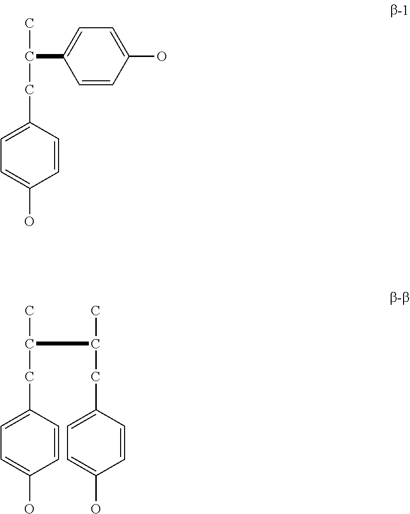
C1=C(O)C=CC(CC(C)C2=CC=C(O)C=C2)=C1.C1=C(O)C=CC(CC(C)C(C)CC2=CC=C(O)C=C2)=C1
